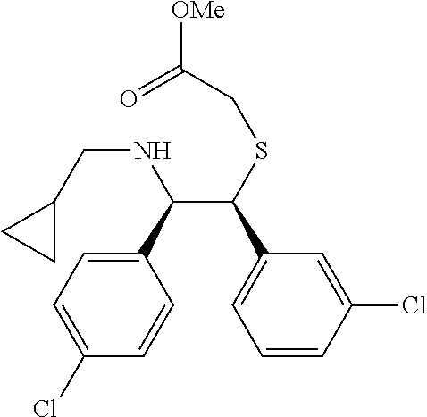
C1(C(C(SCC([OMe])=O)C2=CC=CC(Cl)=C2)NCC2CC2)=CC=C(Cl)C=C1
